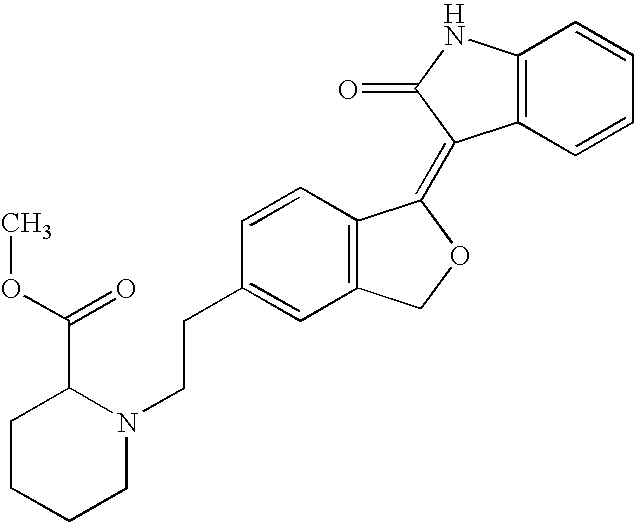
C1=CC(CCN2C(C(OC)=O)CCCC2)=CC2=C1C(=C1C3=C(NC1=O)C=CC=C3)OC2
